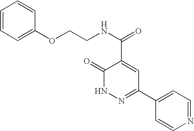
C1=CN=CC=C1C1=NNC(=O)C(C(=O)NCCOC2=CC=CC=C2)=C1
